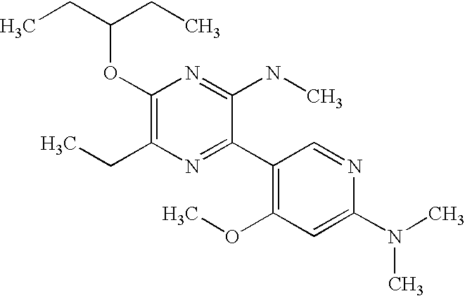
CCC(CC)OC1=C(CC)N=C(C2=C(OC)C=C(N(C)C)N=C2)C(NC)=N1
